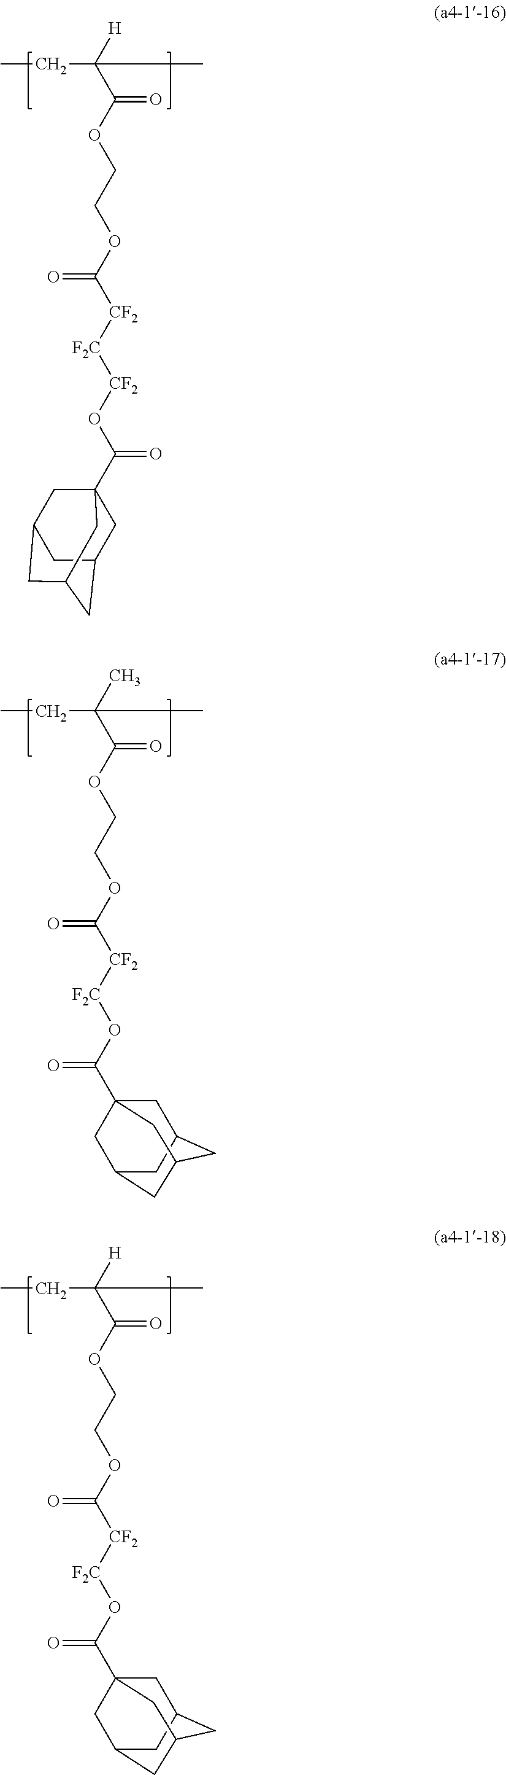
CCC(C(OCCOC([CF2][F2C][CF2]OC(=O)C12CC3CC(CC(C1)C3)C2)=O)=O)([H])C.CCC(C(OCCOC([CF2][F2C]OC(=O)C12CC3CC(C1)CC(C3)C2)=O)=O)(C)C.CCC(C(OCCOC([CF2][F2C]OC(=O)C12CC3CC(C1)CC(C3)C2)=O)=O)([H])C
